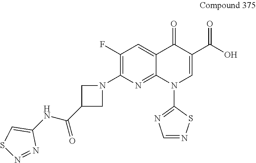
C1(F)=C(N2CC(C(NC3=CSN=N3)=O)C2)N=C2C(=C1)C(=O)C(C(O)=O)=CN2C1=NC=NS1
